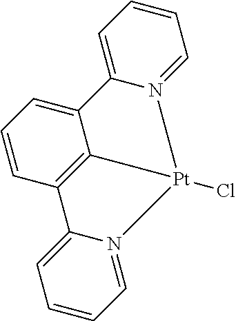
C12=CC=CC3=C1C[Pt](Cl)(N1=CC=CC=C31)CN1=CC=CC=C21
